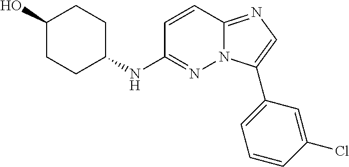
C1(NC2=NN3C(=NC=C3C3=CC=CC(Cl)=C3)C=C2)CCC(O)CC1
